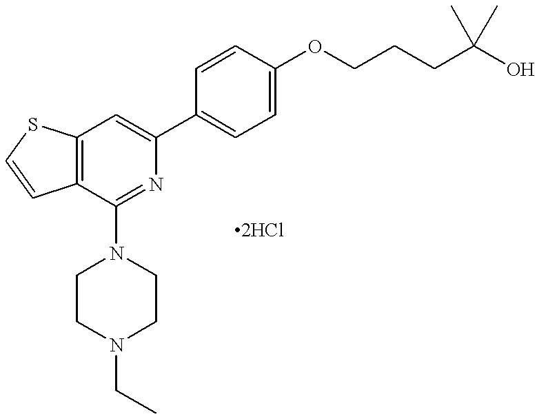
C12=C(C(N3CCN(CC)CC3)=NC(C3=CC=C(OCCCC(O)(C)C)C=C3)=C1)C=CS2
